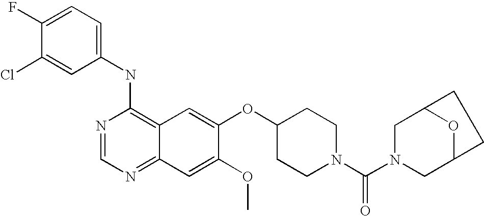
C1=C(Cl)C(F)=CC=C1NC1=C2C(=NC=N1)C=C(OC)C(OC1CCN(C(N3CC4OC(C3)CC4)=O)CC1)=C2
